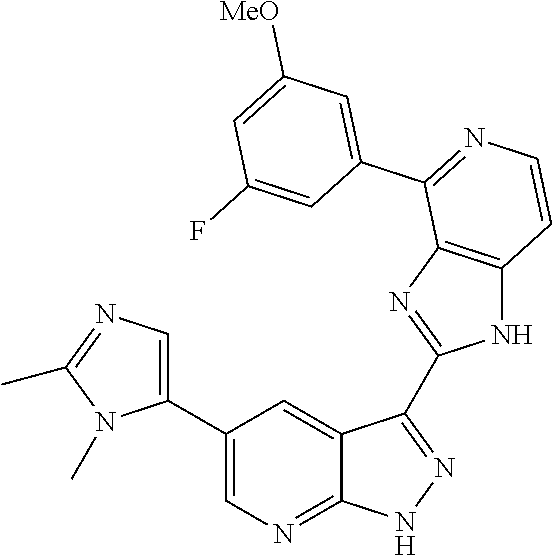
C1(C2=CN=C3C(=C2)C(C2=NC4=C(N2)C=CN=C4C2=CC([MeO])=CC(F)=C2)=NN3)=CN=C(C)N1C
